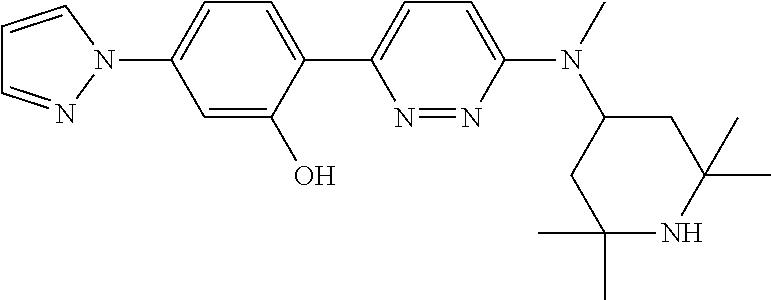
N1=NC(N(C2CC(C)(C)NC(C)(C)C2)C)=CC=C1C1=CC=C(N2C=CC=N2)C=C1O
